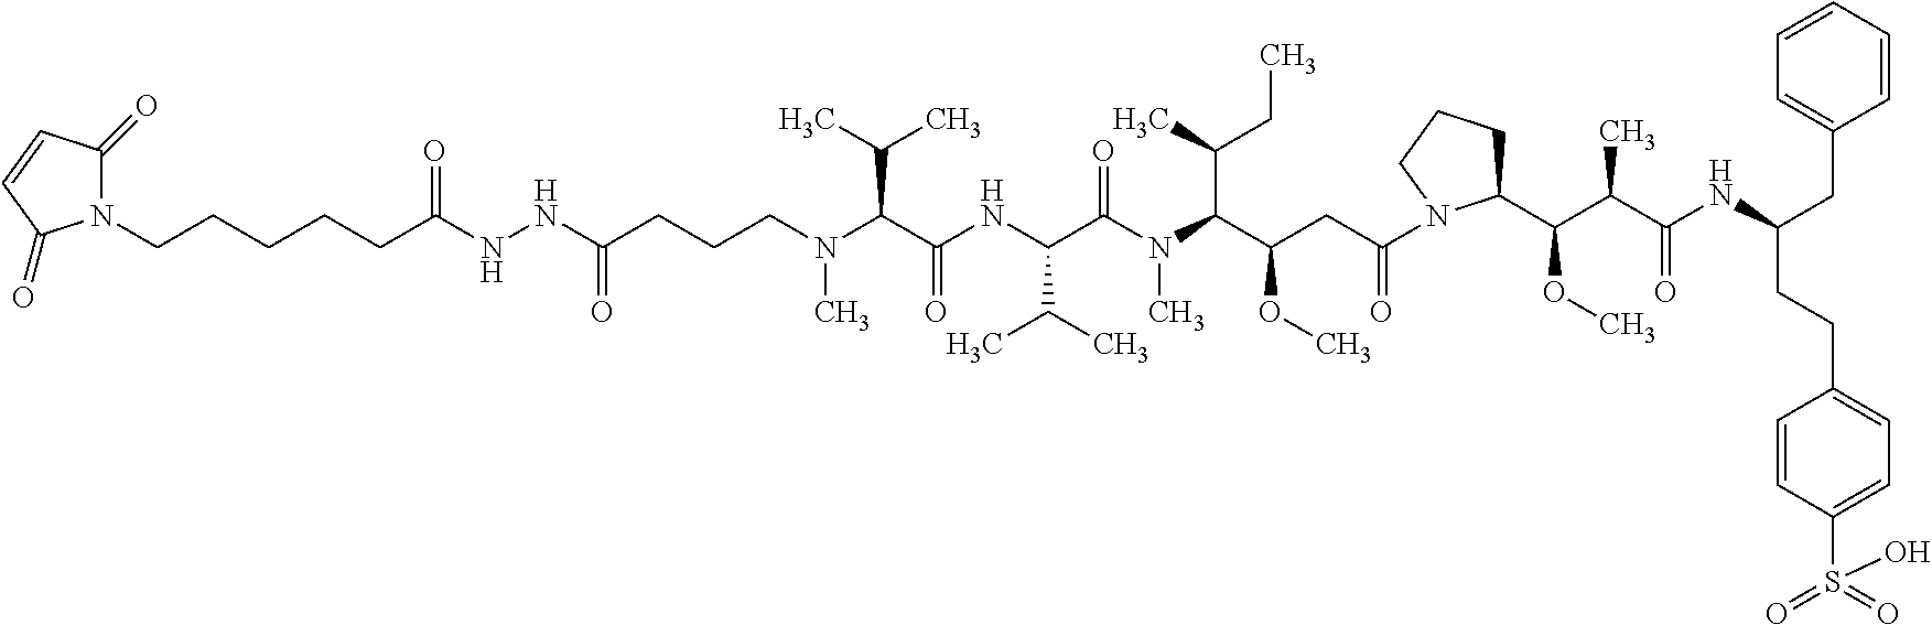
C(CCN(C(C(NC(C(N(C(C(CC(=O)N1C(C(C(C(NC(CC2=CC=CC=C2)CCC2=CC=C(S(=O)(=O)O)C=C2)=O)C)OC)CCC1)OC)C(C)CC)C)=O)C(C)C)=O)C(C)C)C)C(=O)NNC(CCCCCN1C(=O)C=CC1=O)=O
